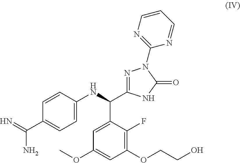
C(C1=CC=C(NC(C2=CC(OC)=CC(OCCO)=C2F)C2=NN(C3=NC=CC=N3)C(=O)N2)C=C1)(=N)N
